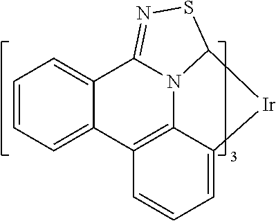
C1=C2C3=C(C=C1)C1=CC=CC=C1C1=NSC(N31)[Ir]2
